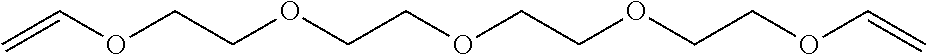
C(COC=C)OCCOCCOCCOC=C
